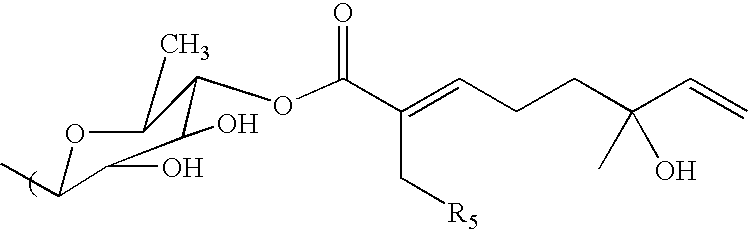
O(C(=O)C(=CCCC(C=C)(C)O)C[R5])C1C(O)C(O)C(C)OC1C
